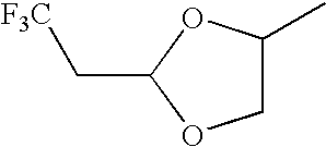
C1C(C)OC(C[F3C])O1
